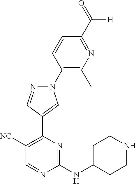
N1(C2=C(C)N=C(C(=O)[H])C=C2)N=CC(C2=C([NC])C=NC(NC3CCNCC3)=N2)=C1
